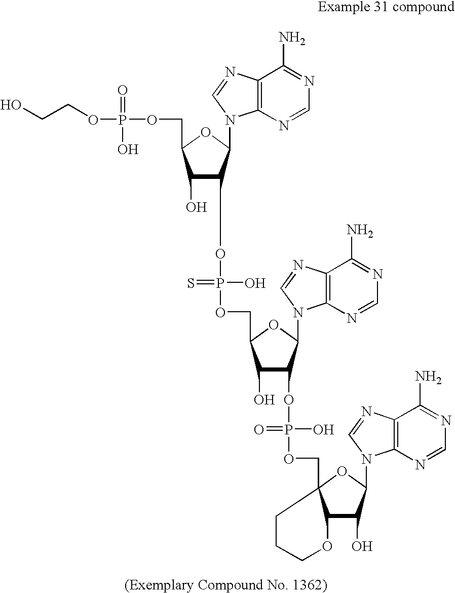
P(OCCO)(OCC1C(O)C(OP(=S)(O)OCC2C(O)C(OP(O)(=O)OCC34C(C(O)C(N5C6=C(N=C5)C(N)=NC=N6)O3)OCCC4)C(N3C4=C(N=C3)C(N)=NC=N4)O2)C(N2C3=C(N=C2)C(N)=NC=N3)O1)(=O)O
